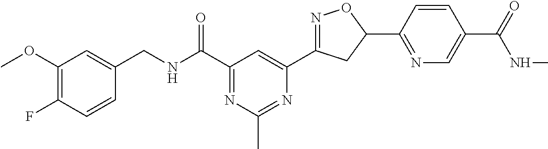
C1(OC)=C(F)C=CC(CNC(C2=NC(C)=NC(C3=NOC(C4=NC=C(C(NC)=O)C=C4)C3)=C2)=O)=C1
